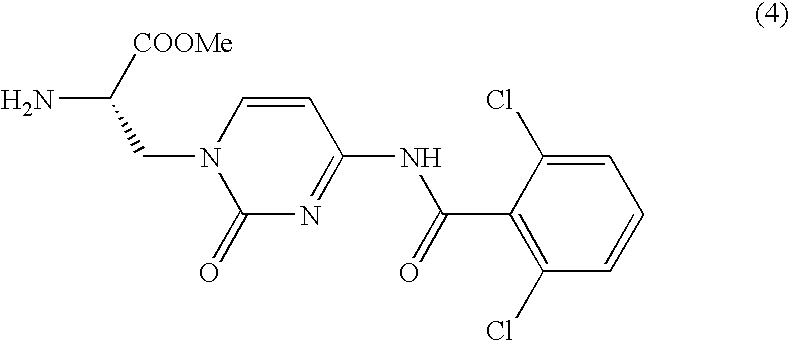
NC([COOMe])CN1C(=O)N=C(NC(C2=C(Cl)C=CC=C2Cl)=O)C=C1
